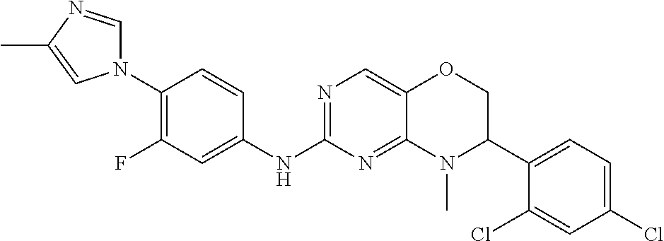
C1(N2C=NC(C)=C2)=C(F)C=C(NC2=NC=C3C(=N2)N(C)C(C2=CC=C(Cl)C=C2Cl)CO3)C=C1
